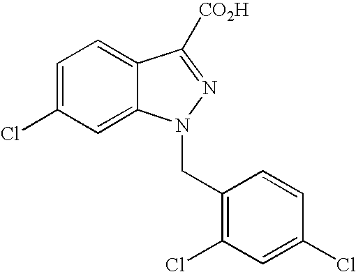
C1=C(Cl)C=C2C(=C1)C([CO2H])=NN2CC1=C(Cl)C=C(Cl)C=C1
